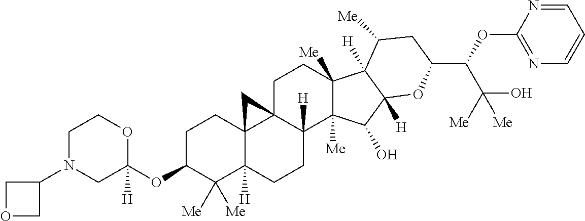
C1C(OC2([H])OCCN(C3COC3)C2)C([Me])([Me])C2([H])C3(C1)C1(C([H])(CC2)C2([Me])C([Me])(CC1)C1([H])C([Me])CC(C(C(O)([Me])[Me])OC4=NC=CC=N4)OC1([H])C2O)C3
